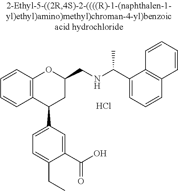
C12=C(C(C3=CC=C(CC)C(C(O)=O)=C3)CC(CNC(C)C3=CC=CC4=C3C=CC=C4)O1)C=CC=C2.Cl
